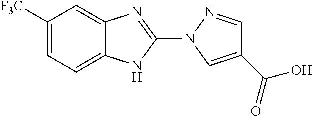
C1=C2C(=CC([F3C])=C1)N=C(N1C=C(C(=O)O)C=N1)N2
